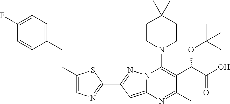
C1(C2=NN3C(=C2)N=C(C)C(C(C(O)=O)OC(C)(C)C)=C3N2CCC(C)(C)CC2)=NC=C(CCC2=CC=C(F)C=C2)S1
